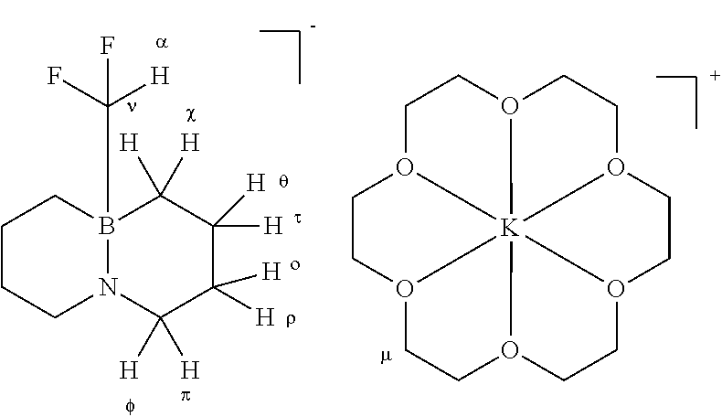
C1CCN2B(C([H])(F)F)(C1)C([H])([H])C([H])([H])C([H])([H])C2([H])[H].C1O2CCO3CCO4CCO5CCO6CCO(C1)[K]26354
